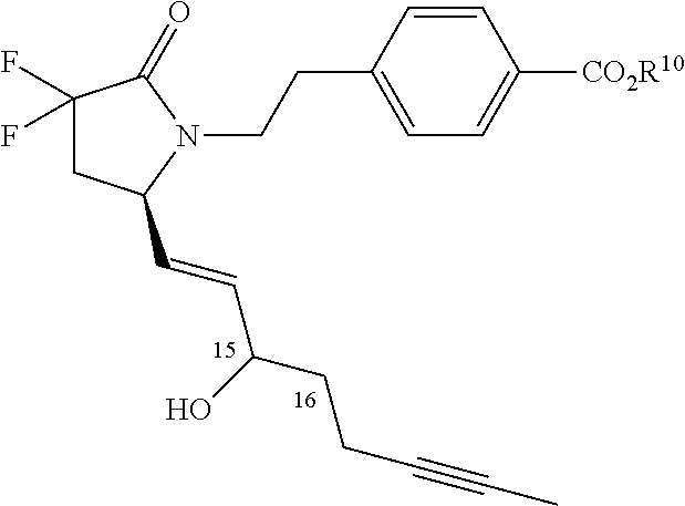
C1(F)(F)CC(C=CC(CCC#CC)O)N(CCC2=CC=C([CO2R10])C=C2)C1=O
